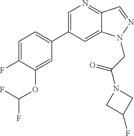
C1(C2=CC=C(F)C(OC(F)F)=C2)=CN=C2C(=C1)N(CC(=O)N1CC(F)C1)N=C2
